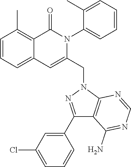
C1=CC=C2C(=C1C)C(=O)N(C1=CC=CC=C1C)C(CN1C3=C(C(N)=NC=N3)C(C3=CC(Cl)=CC=C3)=N1)=C2
